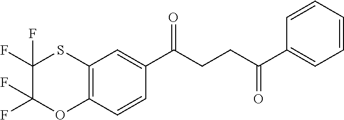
C12=C(C=CC(C(CCC(C3=CC=CC=C3)=O)=O)=C1)OC(F)(F)C(F)(F)S2
